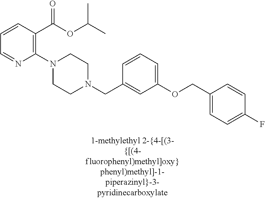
C1(N2CCN(CC3=CC(OCC4=CC=C(F)C=C4)=CC=C3)CC2)=C(C(OC(C)C)=O)C=CC=N1
